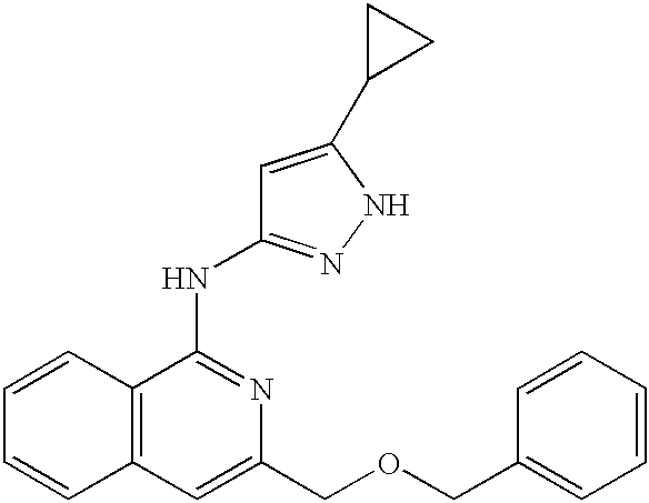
C12=C(C(NC3=NNC(C4CC4)=C3)=NC(COCC3=CC=CC=C3)=C1)C=CC=C2
